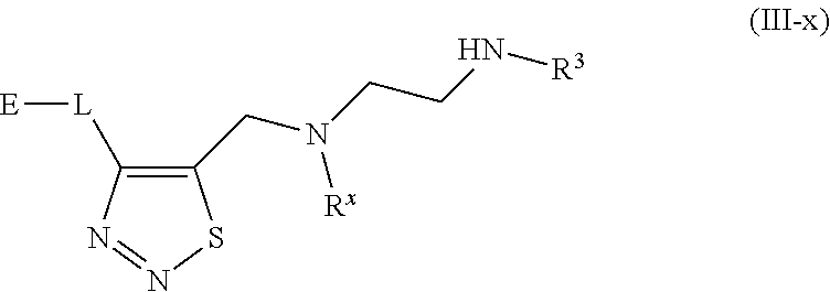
C1(CN(CCN[R3])[Rx])=C([L][E])N=NS1
